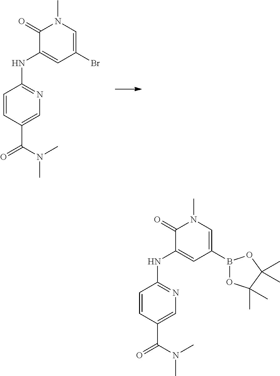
C1=CC(C(N(C)C)=O)=CN=C1NC1=CC(Br)=CN(C)C1=O.C1=CC(C(N(C)C)=O)=CN=C1NC1=CC(B2OC(C)(C)C(C)(C)O2)=CN(C)C1=O
